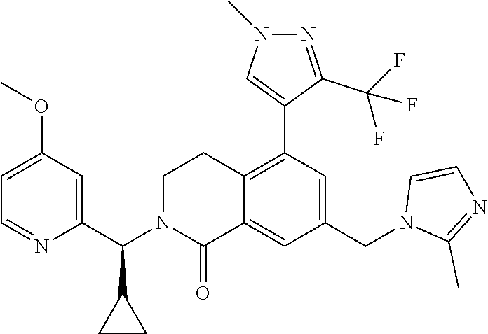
C1=C(OC)C=C(C(N2C(=O)C3=CC(CN4C(C)=NC=C4)=CC(C4=CN(C)N=C4C(F)(F)F)=C3CC2)C2CC2)N=C1
